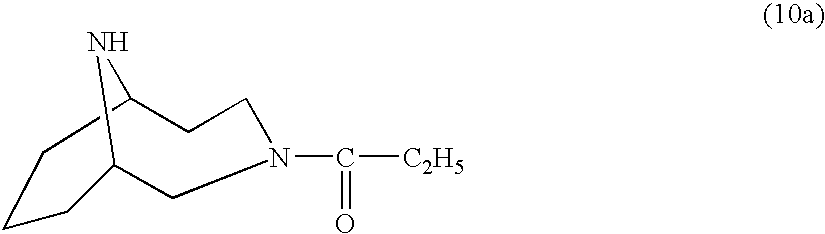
C1CCC2CCN(C([C2H5])=O)CC1N2
